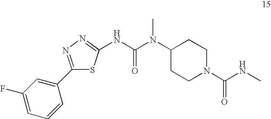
N(C(N(C)C1CCN(C(NC)=O)CC1)=O)C1=NN=C(C2=CC(F)=CC=C2)S1
